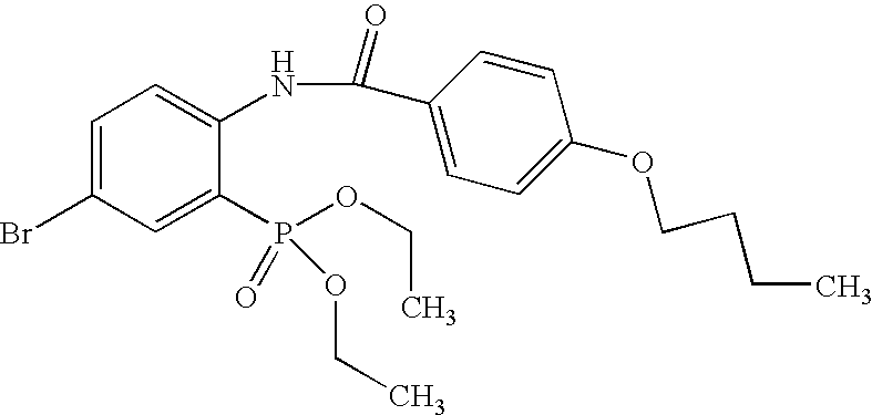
C1=C(Br)C=C(P(OCC)(=O)OCC)C(NC(C2=CC=C(OCCCC)C=C2)=O)=C1
